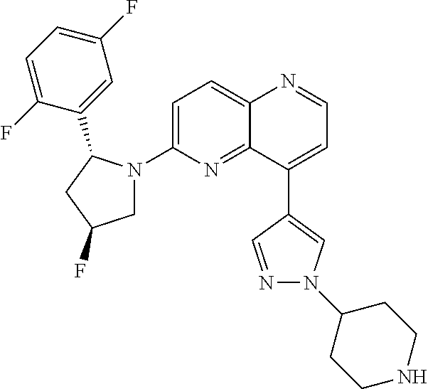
C12=CC=C(N3CC(F)CC3C3=CC(F)=CC=C3F)N=C1C(C1=CN(C3CCNCC3)N=C1)=CC=N2
